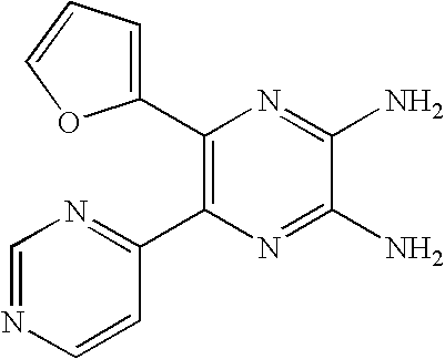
C1(C2=CC=CO2)=C(C2=NC=NC=C2)N=C(N)C(N)=N1
